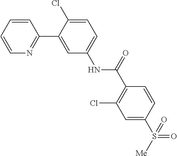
C1=CC=CN=C1C1=CC(NC(C2=C(Cl)C=C(S(=O)([Me])=O)C=C2)=O)=CC=C1Cl
